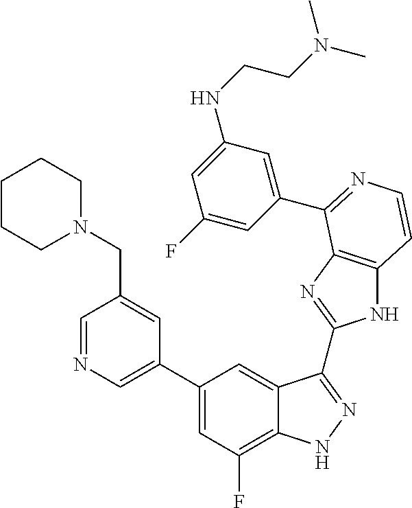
C1=C(C2=CC(F)=C3C(=C2)C(C2=NC4=C(N2)C=CN=C4C2=CC(NCCN(C)C)=CC(F)=C2)=NN3)C=C(CN2CCCCC2)C=N1
